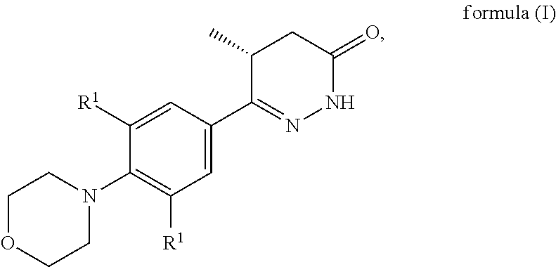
C1(N2CCOCC2)=C([R1])C=C(C2=NNC(=O)CC2C)C=C1[R1]
